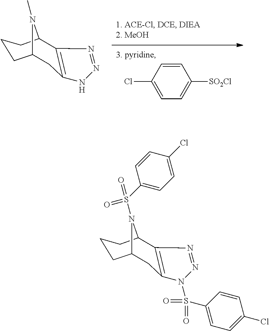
C1=CC(Cl)=CC=C1[SO2Cl].C1C2=C(C3CCCC1N3C)N=NN2.C1C2=C(C3CCCC1N3S(C1=CC=C(Cl)C=C1)(=O)=O)N=NN2S(C1=CC=C(Cl)C=C1)(=O)=O
